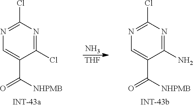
N.[THF].C1(N)=NC(Cl)=NC=C1C(=O)[NHPMB].C1(Cl)=NC(Cl)=NC=C1C(=O)[NHPMB]
